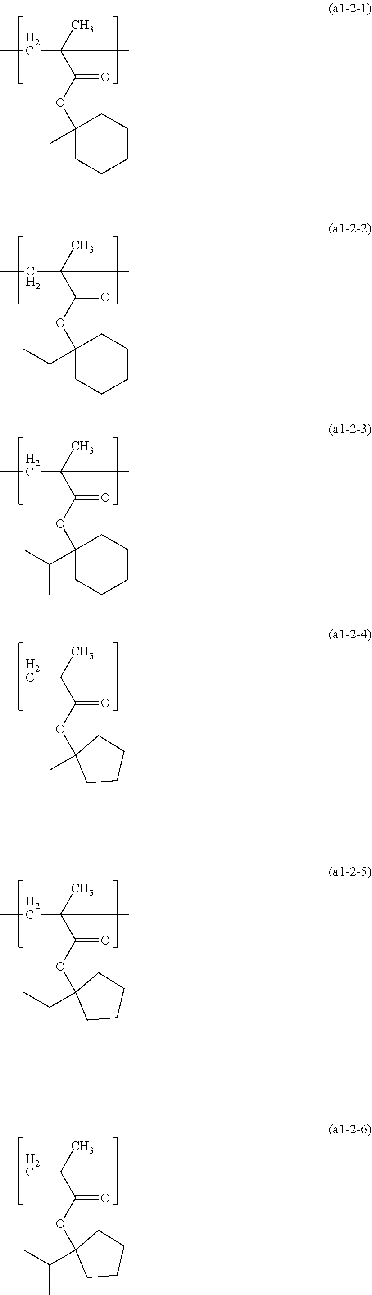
CCC(C)(C(OC1(C)CCCCC1)=O)C.CCC(C)(C(OC1(CC)CCCCC1)=O)C.CCC(C)(C(OC1(C(C)C)CCCCC1)=O)C.CCC(C)(C(OC1(C)CCCC1)=O)C.CCC(C)(C(OC1(CC)CCCC1)=O)C.CCC(C)(C(OC1(C(C)C)CCCC1)=O)C
